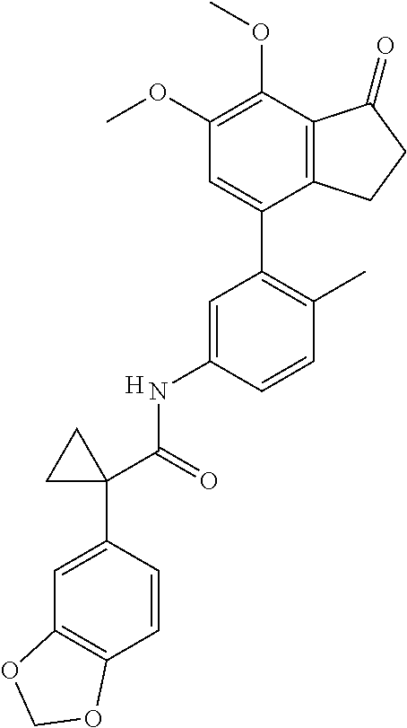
C12=C(C(OC)=C(OC)C=C1C1=C(C)C=CC(NC(C3(C4=CC5=C(C=C4)OCO5)CC3)=O)=C1)C(=O)CC2.[H]
